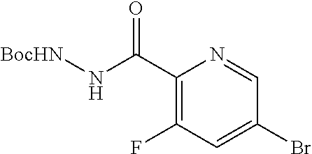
C1(C(N[BocHN])=O)=C(F)C=C(Br)C=N1
